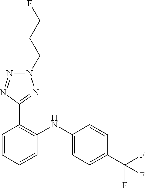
C1=CC(C(F)(F)F)=CC=C1NC1=C(C2=NN(CCCF)N=N2)C=CC=C1
